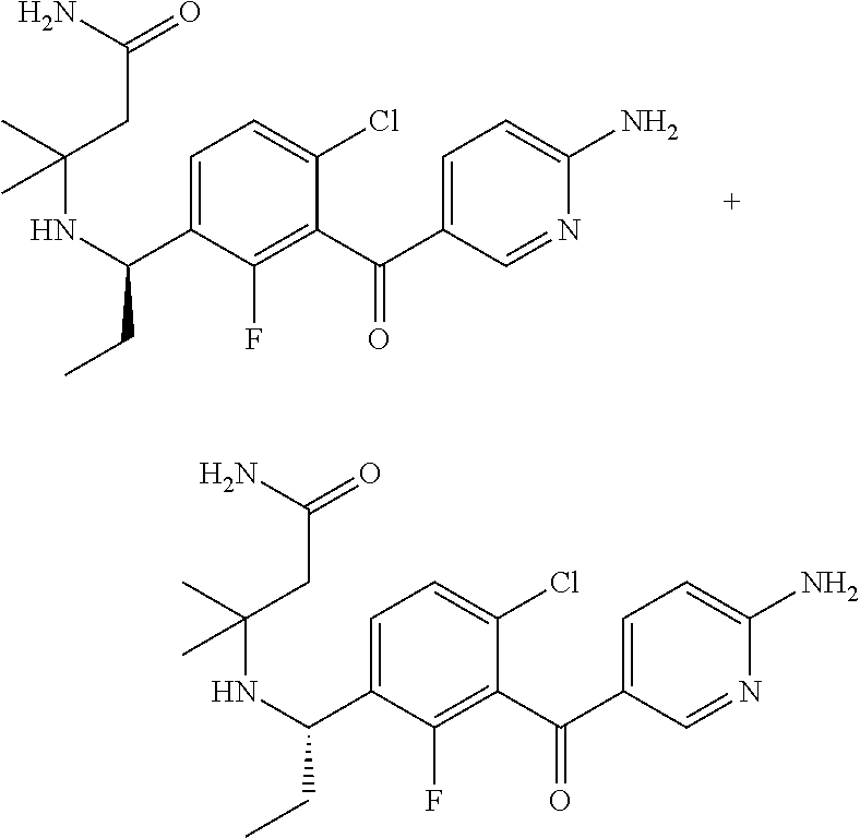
C1=C(C(NC(C)(C)CC(N)=O)CC)C(F)=C(C(C2=CC=C(N)N=C2)=O)C(Cl)=C1.C1=C(C(NC(C)(C)CC(N)=O)CC)C(F)=C(C(C2=CC=C(N)N=C2)=O)C(Cl)=C1
